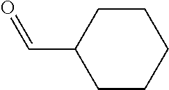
C1CCCCC1C=O
